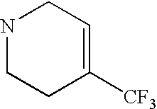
N1CCC([CF3])=CC1
